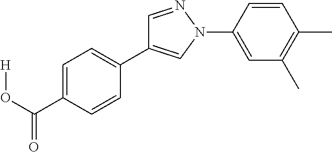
C1(C(O[H])=O)=CC=C(C2=CN(C3=CC(C)=C(C)C=C3)N=C2)C=C1
